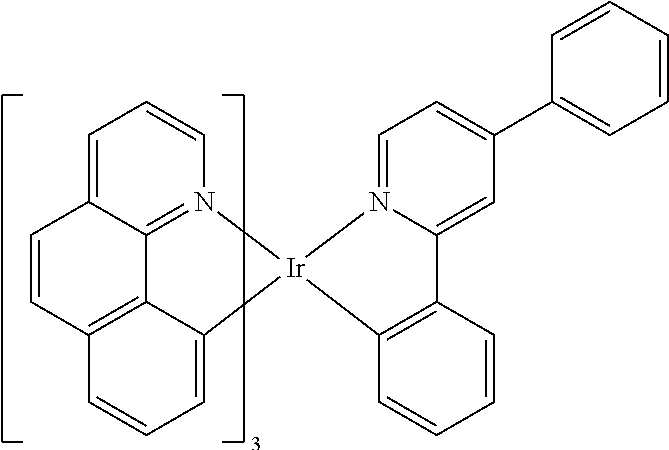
C12=C(C=CC=C1)[Ir]1(N3=CC=C(C4=CC=CC=C4)C=C23)C2=CC=CC3=C2C2=N1C=CC=C2C=C3
